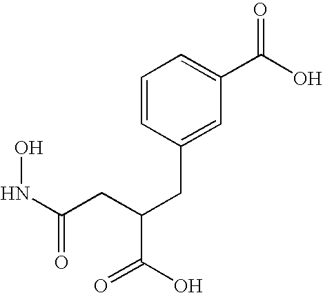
ONC(=O)CC(CC1=CC(C(O)=O)=CC=C1)C(O)=O
